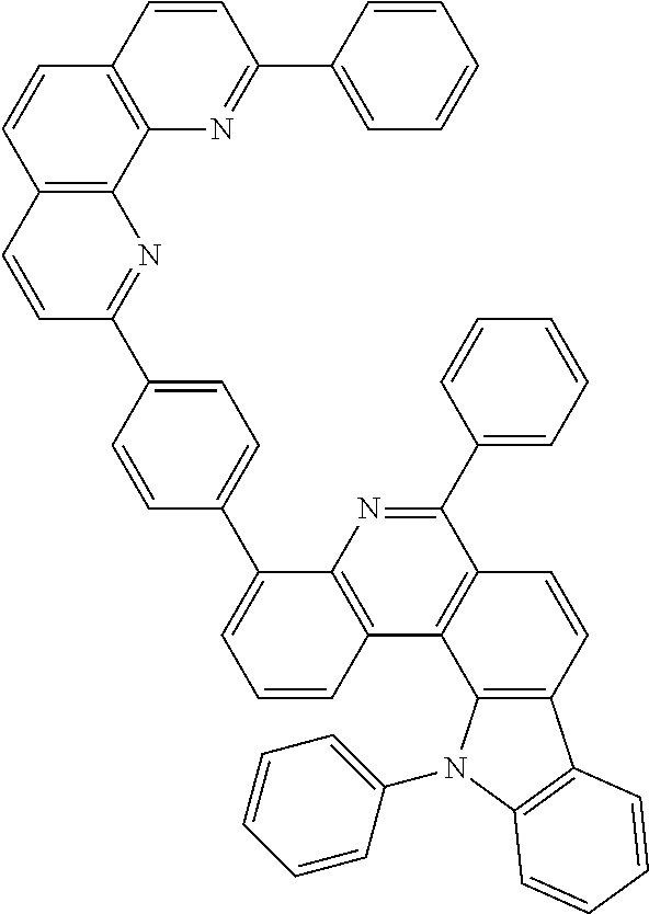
C1(C2=CC=C(C3=CC=CC4=C3N=C(C3=CC=CC=C3)C3=C4C4=C(C=C3)C3=C(N4C4=CC=CC=C4)C=CC=C3)C=C2)=NC2=C(C=C1)C=CC1=C2N=C(C2=CC=CC=C2)C=C1
